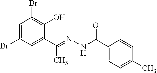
C1=C(Br)C=C(C(=NNC(C2=CC=C(C)C=C2)=O)C)C(O)=C1Br
